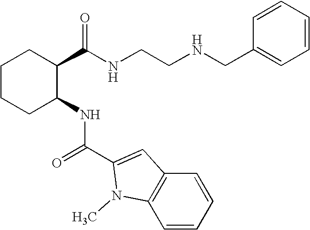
C1CCC(NC(C2=CC3=C(N2C)C=CC=C3)=O)C(C(NCCNCC2=CC=CC=C2)=O)C1
